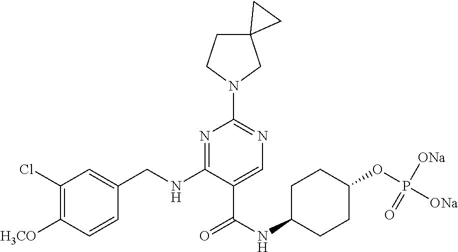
C1(Cl)=C([H3CO])C=CC(CNC2=NC(N3CC4(CC3)CC4)=NC=C2C(NC2CCC(OP([ONa])([ONa])=O)CC2)=O)=C1
